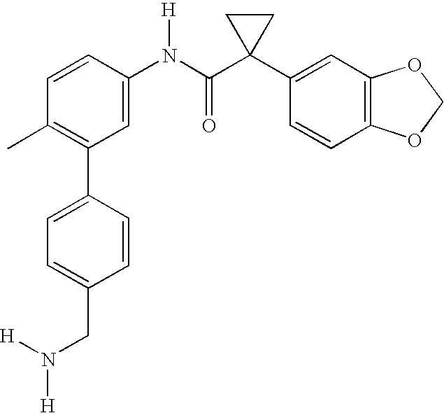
C1(N(C(C2(C3=CC4=C(C=C3)OCO4)CC2)=O)[H])=CC(C2=CC=C(CN([H])[H])C=C2)=C(C)C=C1
